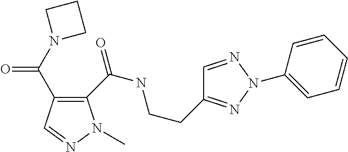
C1(C(NCCC2=NN(C3=CC=CC=C3)N=C2)=O)=C(C(N2CCC2)=O)C=NN1C
